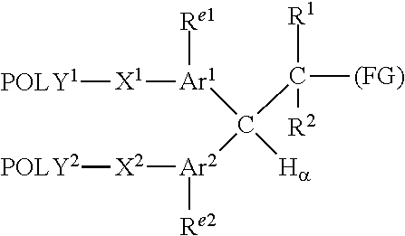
[Ha]C(C([R1])([R2])[(FG)])([Ar2]([X2][POLY2])[Re2])[Ar1]([Re1])[X1][POLY1]
